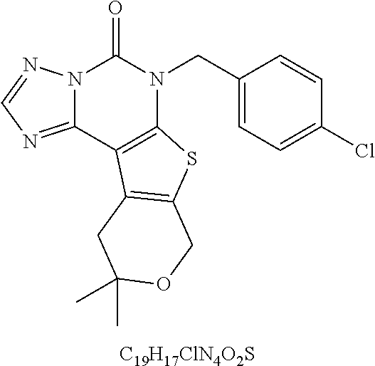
C12=NC=NN1C(=O)N(CC1=CC=C(Cl)C=C1)C1=C2C2=C(S1)COC(C)(C)C2.[C19H17ClN4O2S]
